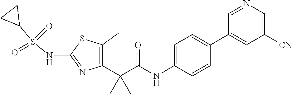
C1(C)=C(C(C(NC2=CC=C(C3=CC([CN])=CN=C3)C=C2)=O)(C)C)N=C(NS(C2CC2)(=O)=O)S1
